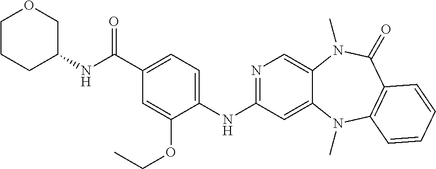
N1=C(NC2=CC=C(C(NC3COCCC3)=O)C=C2OCC)C=C2C(=C1)N(C)C(=O)C1=C(N2C)C=CC=C1
